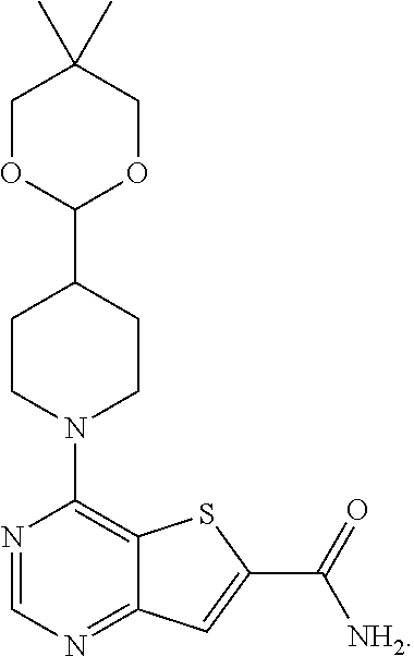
N1=CN=C2C(=C1N1CCC(C3OCC(C)(C)CO3)CC1)SC(C(=O)[NH2])=C2
